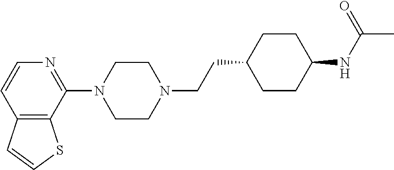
C12=C(C(N3CCN(CCC4CCC(NC(C)=O)CC4)CC3)=NC=C1)SC=C2
